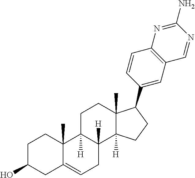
C1C(O)CC2=CCC3([H])C([H])(C2(C)C1)CCC1(C)C3([H])CCC1C1=CC2=C(C=C1)N=C(N)N=C2
